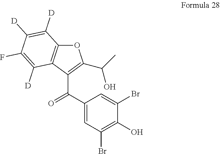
O1C2=C(C(C(C3=CC(Br)=C(O)C(Br)=C3)=O)=C1C(C)O)C([D])=C(F)C([D])=C2[D]
